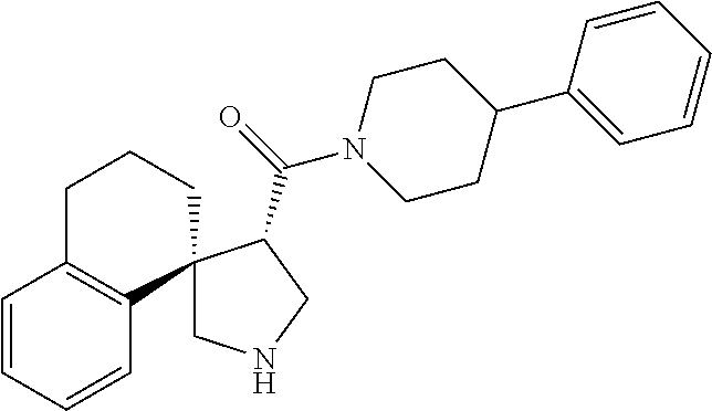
C1=CC=CC2=C1CCCC21CNCC1C(N1CCC(C2=CC=CC=C2)CC1)=O
